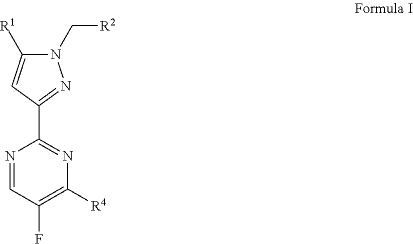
C1([R1])=CC(C2=NC([R4])=C(F)C=N2)=NN1C[R2]
